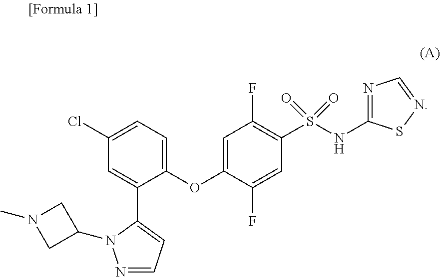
C1(OC2=CC=C(Cl)C=C2C2=CC=NN2C2CN(C)C2)=CC(F)=C(S(NC2=NC=NS2)(=O)=O)C=C1F
